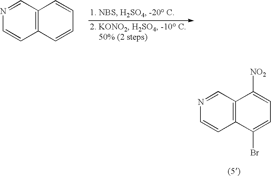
N1=CC2=C(C=C1)C=CC=C2.N1=CC2=C(C=C1)C(Br)=CC=C2[NO2]
